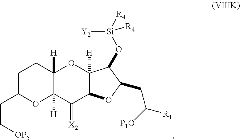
C1C(CC[OP5])OC2([H])C([H])(C1)OC1([H])C(C2=[X2])OC(CC([R1])[P1O])C1O[Si]([R4])([Y2])[R4]
